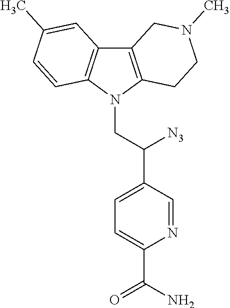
C12=C(N(CC(C3=CC=C(C(=O)N)N=C3)[N3])C3=C1C=C(C)C=C3)CCN(C)C2
